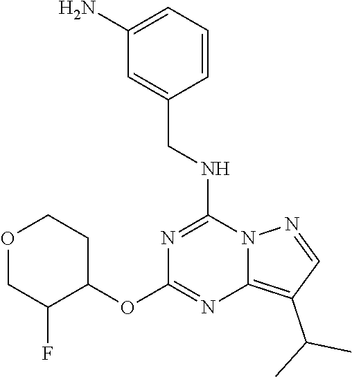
C1(N)=CC=CC(CNC2=NC(OC3CCOCC3F)=NC3=C(C(C)C)C=NN23)=C1
